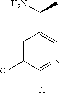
C1=C(Cl)C(Cl)=NC=C1C(N)C
